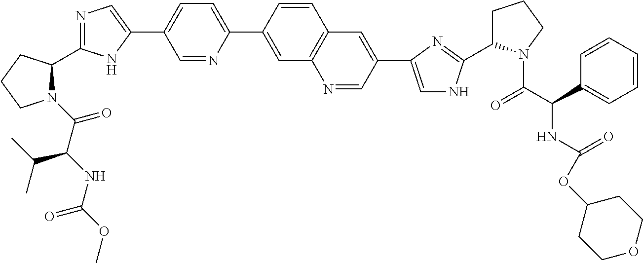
N1(C(=O)C(NC(OC)=O)C(C)C)C(C2=NC=C(C3=CC=C(C4=CC5=C(C=C4)C=C(C4=CNC(C6CCCN6C(C(C6=CC=CC=C6)NC(OC6CCOCC6)=O)=O)=N4)C=N5)N=C3)N2)CCC1
